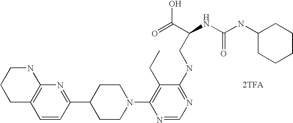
C1=CC(C2CCN(C3=C(CC)C(NCC(NC(NC4CCCCC4)=O)C(=O)O)=NC=N3)CC2)=NC2=C1CCCN2.[2TFA]
